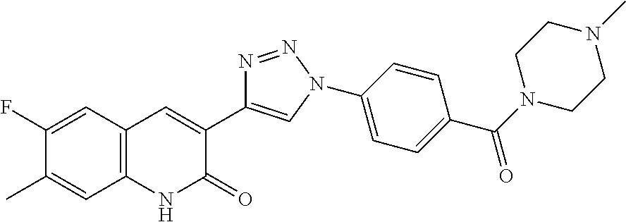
C12=C(C=C(F)C(C)=C1)C=C(C1=CN(C3=CC=C(C(=O)N4CCN(C)CC4)C=C3)N=N1)C(=O)N2
